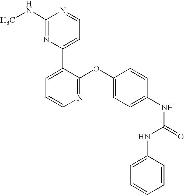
C1(NC)=NC(C2=CC=CN=C2OC2=CC=C(NC(=O)NC3=CC=CC=C3)C=C2)=CC=N1
